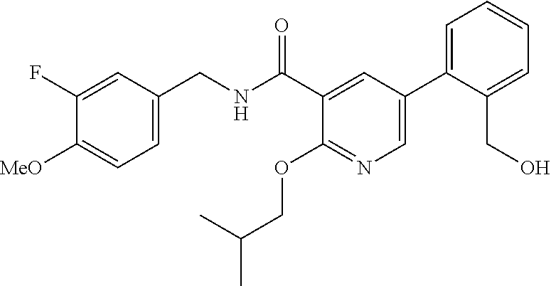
C1=C(CNC(C2=CC(C3=CC=CC=C3CO)=CN=C2OCC(C)C)=O)C=C(F)C([MeO])=C1
